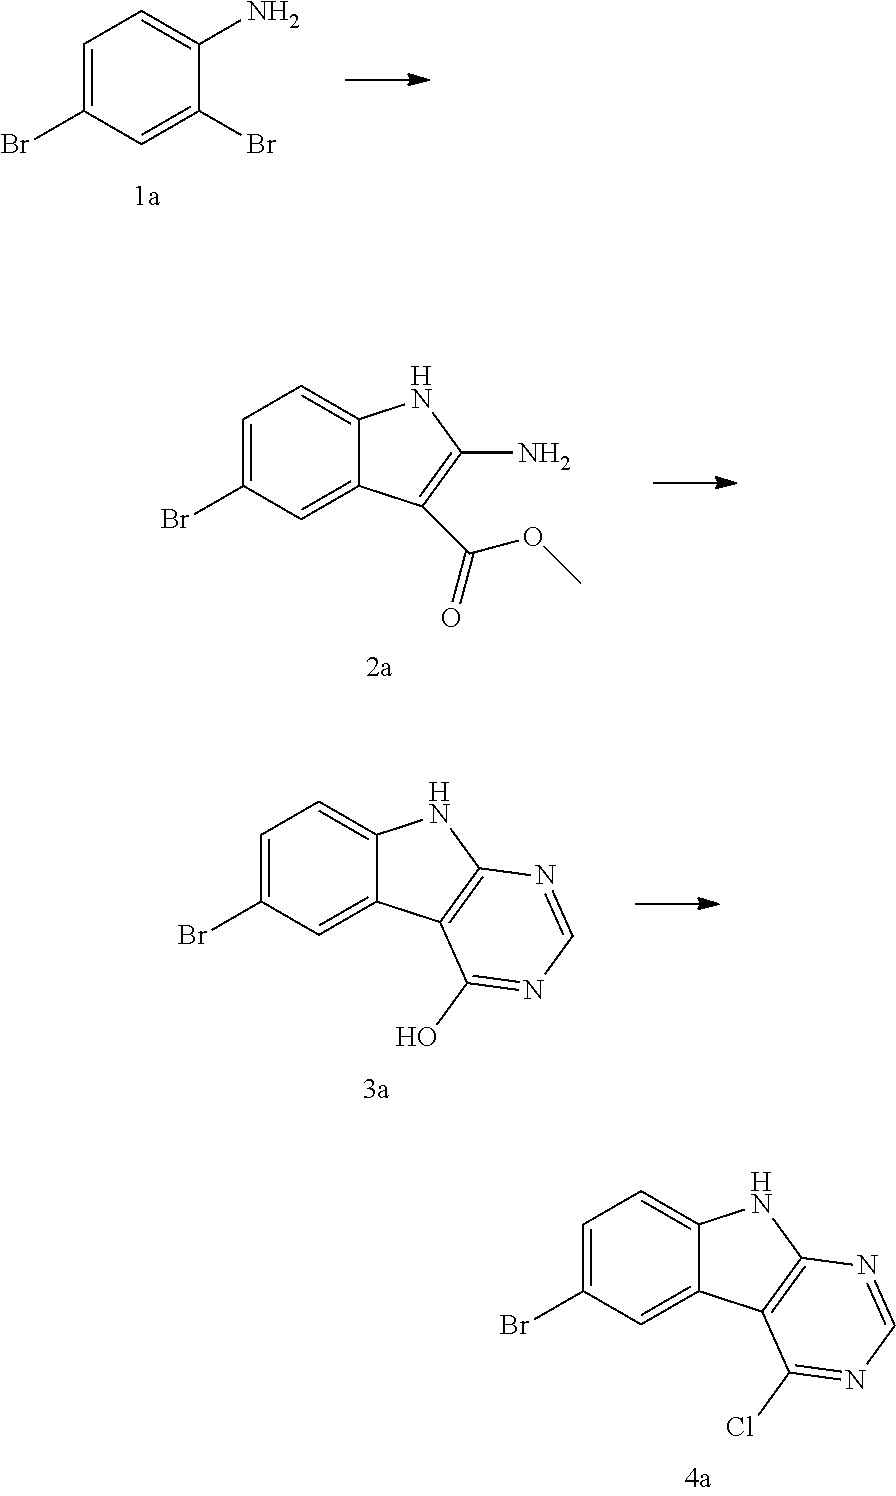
C1=C(Br)C=C(Br)C(N)=C1.C1=C(Br)C=C2C(=C1)NC(N)=C2C(=O)OC.C1=C(Br)C=C2C(=C1)NC1=C2C(O)=NC=N1.C1=C(Br)C=C2C(=C1)NC1=C2C(Cl)=NC=N1
